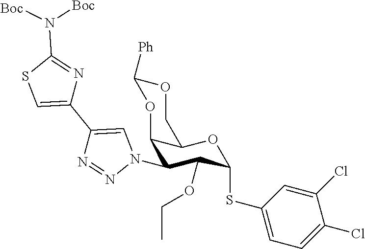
C12C(N3C=C(C4=CSC(N([Boc])[Boc])=N4)N=N3)C(OCC)C(SC3=CC=C(Cl)C(Cl)=C3)OC1COC([Ph])O2
